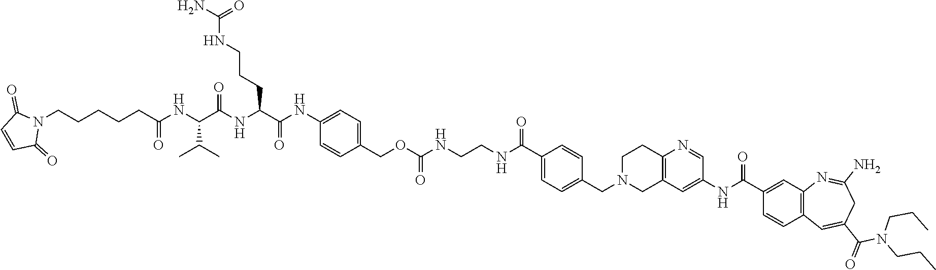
C12=C(N=CC(NC(C3=CC4=C(C=C3)C=C(C(=O)N(CCC)CCC)CC(N)=N4)=O)=C1)CCN(CC1=CC=C(C(NCCNC(OCC3=CC=C(NC(C(NC(C(NC(=O)CCCCCN4C(=O)C=CC4=O)C(C)C)=O)CCCNC(N)=O)=O)C=C3)=O)=O)C=C1)C2
